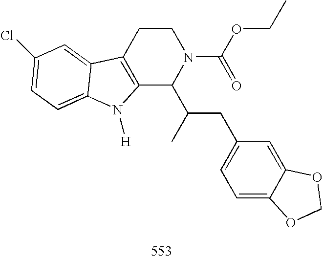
C12=C(CCN(C(OCC)=O)C1C(CC1=CC=C3C(=C1)OCO3)C)C1=CC(Cl)=CC=C1N2[H]
